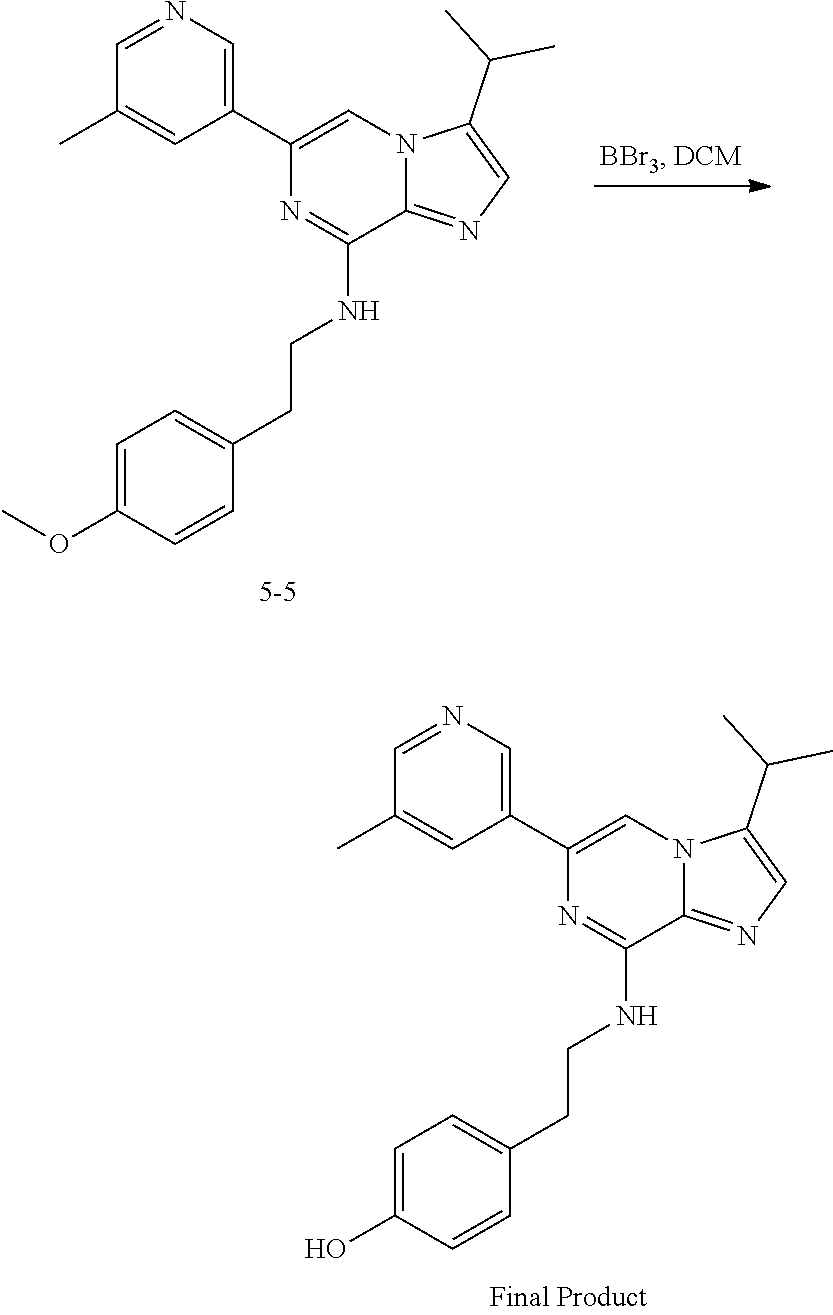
C12=NC=C(C(C)C)N1C=C(C1=CN=CC(C)=C1)N=C2NCCC1=CC=C(OC)C=C1.C12=NC=C(C(C)C)N1C=C(C1=CN=CC(C)=C1)N=C2NCCC1=CC=C(O)C=C1
